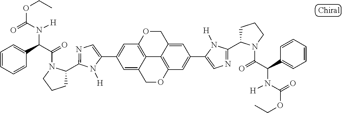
C1(C2=CC3=C4C(=C2)COC2=C4C(=CC(C4=CN=C(C5CCCN5C(=O)C(C5=CC=CC=C5)N([H])C(=O)OCC)N4[H])=C2)CO3)=CN=C(C2CCCN2C(=O)C(C2=CC=CC=C2)N([H])C(=O)OCC)N1[H]
